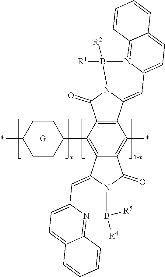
*C1CCC(C2=C3C(=C(*)C4=C2C(=O)N2C4=CC4=CC=C5C(=N4B2([R1])[R2])C=CC=C5)C(=O)N2C3=CC3=CC=C4C(=N3B2([R4])[R5])C=CC=C4)CC1
